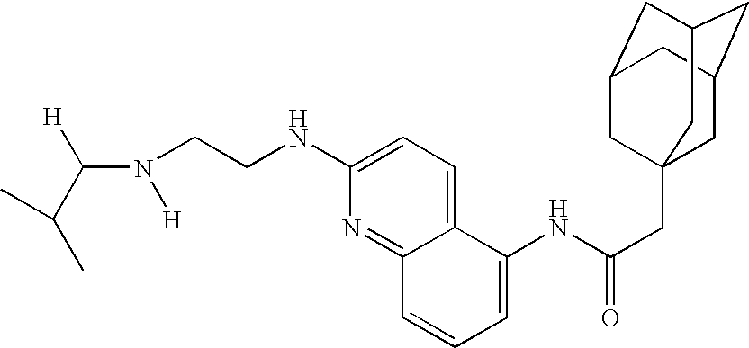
C(N([H])CCNC1=CC=C2C(=N1)C=CC=C2NC(CC12CC3CC(CC(C1)C3)C2)=O)([H])C(C)C
